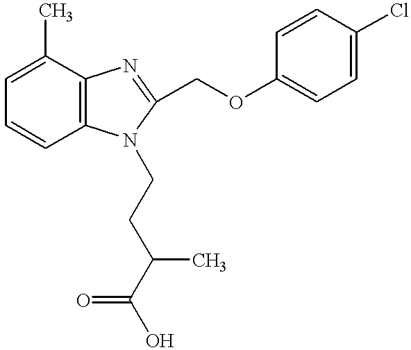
C1=C(C)C2=C(C=C1)N(CCC(C(O)=O)C)C(COC1=CC=C(Cl)C=C1)=N2
